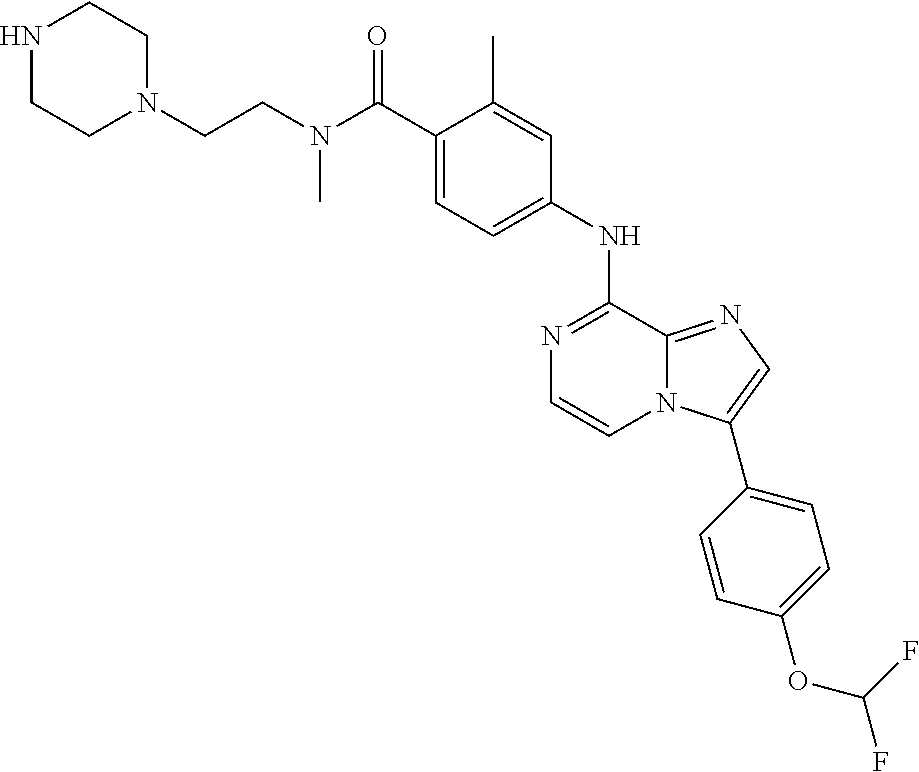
C1(NC2=NC=CN3C2=NC=C3C2=CC=C(OC(F)F)C=C2)=CC=C(C(N(CCN2CCNCC2)C)=O)C(C)=C1
